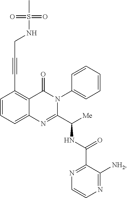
C(C1=C2C(=CC=C1)N=C(C([Me])NC(C1=NC=CN=C1[NH2])=O)N(C1=CC=CC=C1)C2=O)#CCNS(=O)(=O)C
